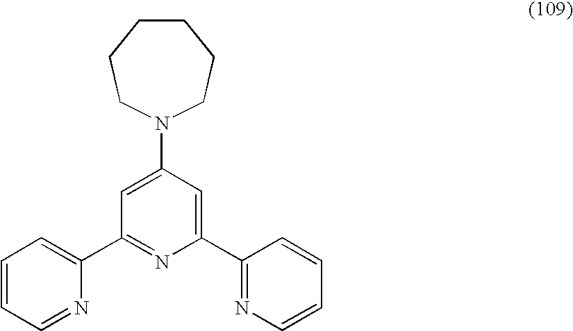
C1=C(N2CCCCCC2)C=C(C2=NC=CC=C2)N=C1C1=CC=CC=N1
